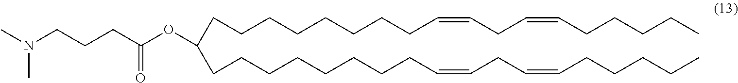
C(CCN(C)C)C(OC(CCCCCCCCC=CCC=CCCCCC)CCCCCCCCC=CCC=CCCCCC)=O
